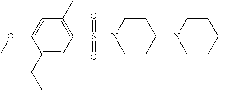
C1=C(OC)C(C(C)C)=CC(S(N2CCC(N3CCC(C)CC3)CC2)(=O)=O)=C1C
